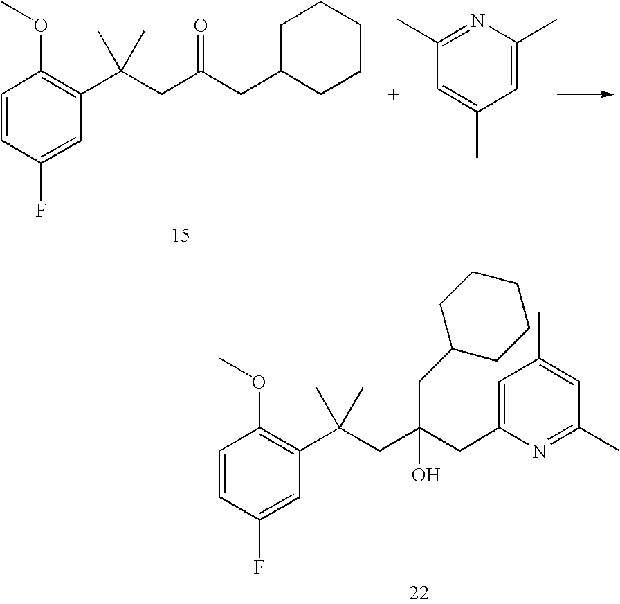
C1=CC(F)=CC(C(CC(CC2CCCCC2)=O)(C)C)=C1OC.C1=C(C)N=C(C)C=C1C.C1=CC(F)=CC(C(CC(CC2=CC(C)=CC(C)=N2)(CC2CCCCC2)O)(C)C)=C1OC
